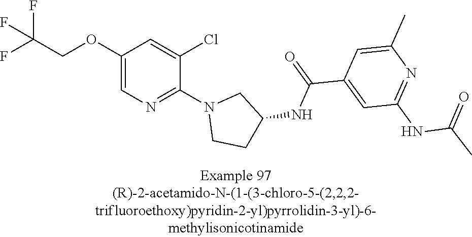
C1(OCC(F)(F)F)=CN=C(N2CCC(NC(C3=CC(NC(C)=O)=NC(C)=C3)=O)C2)C(Cl)=C1
